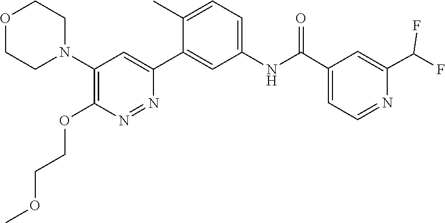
O1CCN(C2=C(OCCOC)N=NC(C3=CC(NC(C4=CC=NC(C(F)F)=C4)=O)=CC=C3C)=C2)CC1
